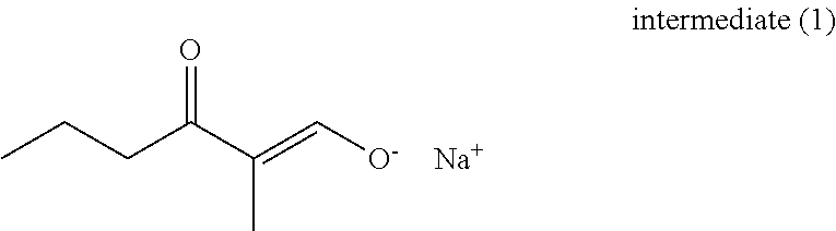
CCCC(C(=C[O-])C)=O.[Na]
